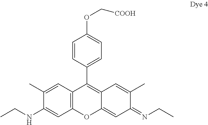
C1=CC(C2=C3C(=CC(=NCC)C(C)=C3)OC3=C2C=C(C)C(NCC)=C3)=CC=C1OC[COOH]
